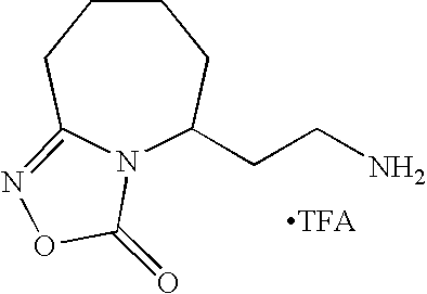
N12C(CCN)CCCCC1=NOC2=O
